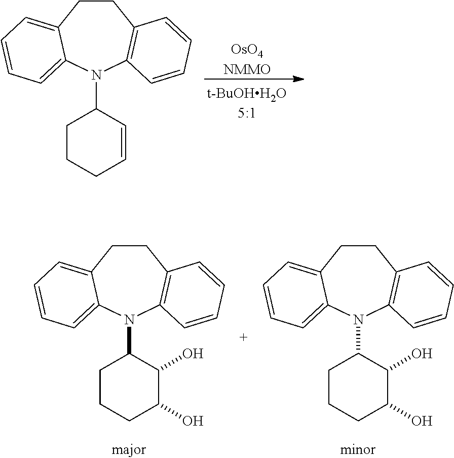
[OsO4NMMO].C1CC2=CC=CC=C2N(C2CCCC=C2)C2=C1C=CC=C2.C1CC2=CC=CC=C2N(C2CCCC(O)C2O)C2=C1C=CC=C2.C1CC2=CC=CC=C2N(C2CCCC(O)C2O)C2=C1C=CC=C2
